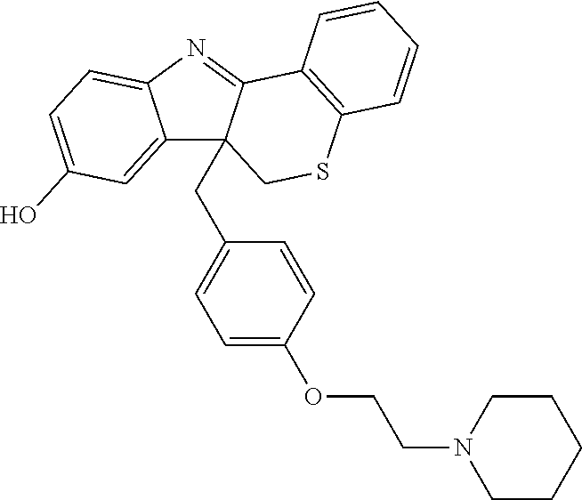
C12=CC(O)=CC=C1N=C1C2(CC2=CC=C(OCCN3CCCCC3)C=C2)CSC2=C1C=CC=C2
